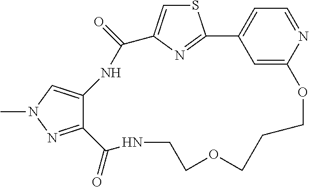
S1C=C2N=C1C1=CC=NC(=C1)OCCCOCCNC(=O)C1=NN(C)C=C1NC2=O
